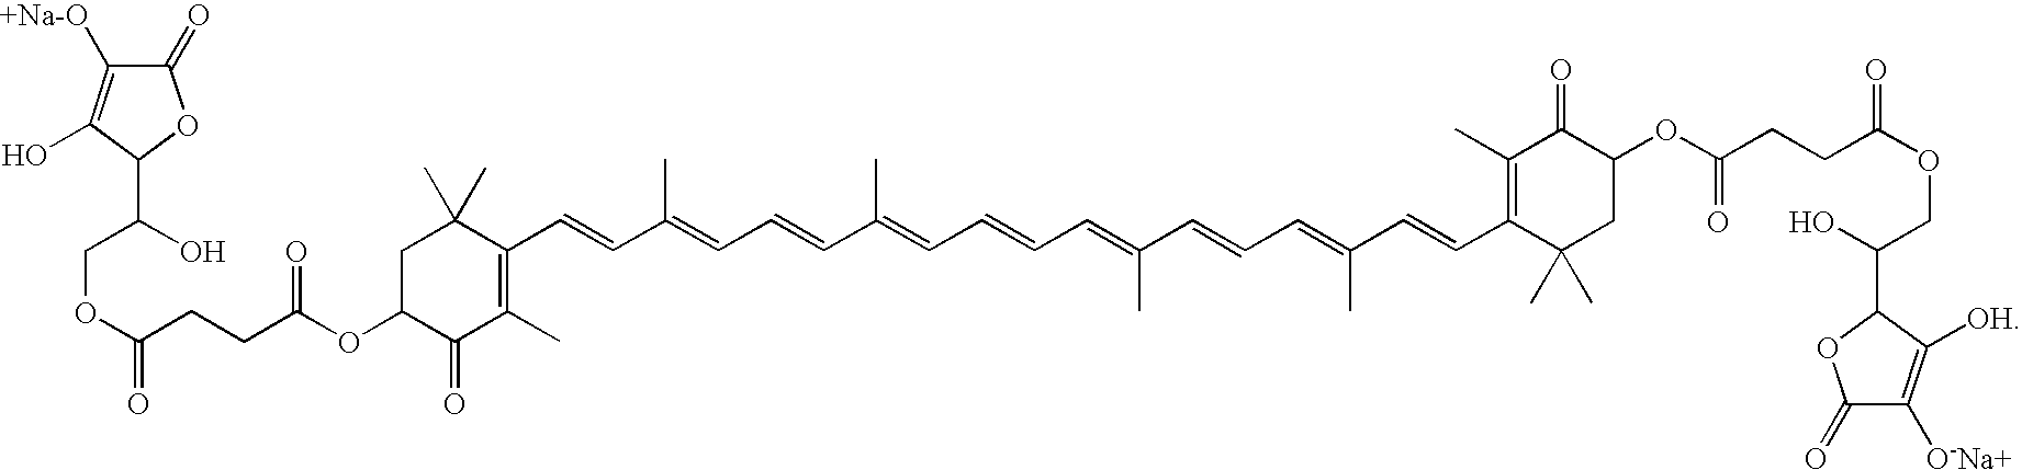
C1C(OC(CCC(OCC(C2OC(=O)C([+Na-O])=C2O)O)=O)=O)C(=O)C(C)=C(C=CC(=CC=CC(C)=CC=CC=C(C=CC=C(C=CC2=C(C)C(=O)C(OC(=O)CCC(OCC(O)C3OC(=O)C([O-Na+])=C3[OH])=O)CC2(C)C)C)C)C)C1(C)C
